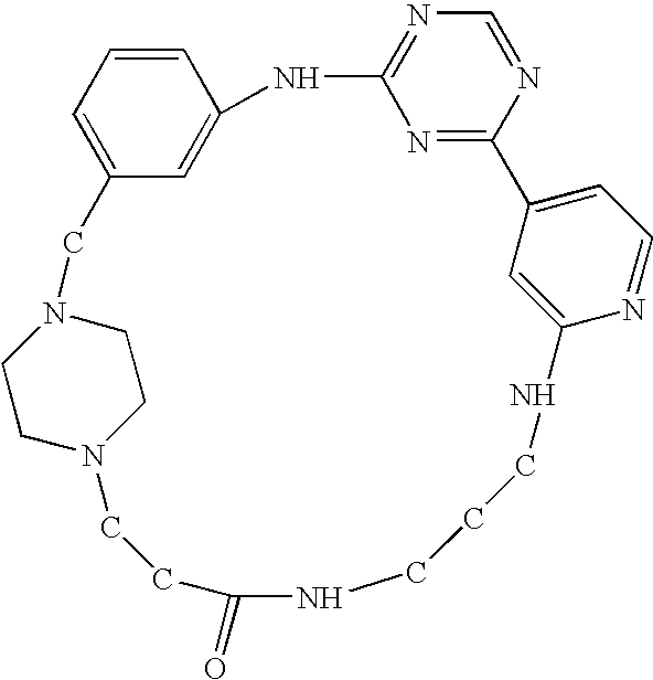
C1=CC=C2C=C1NC1=NC=NC(=N1)C1=CC=NC(=C1)NCCCNC(=O)CCN1CCN(C2)CC1
